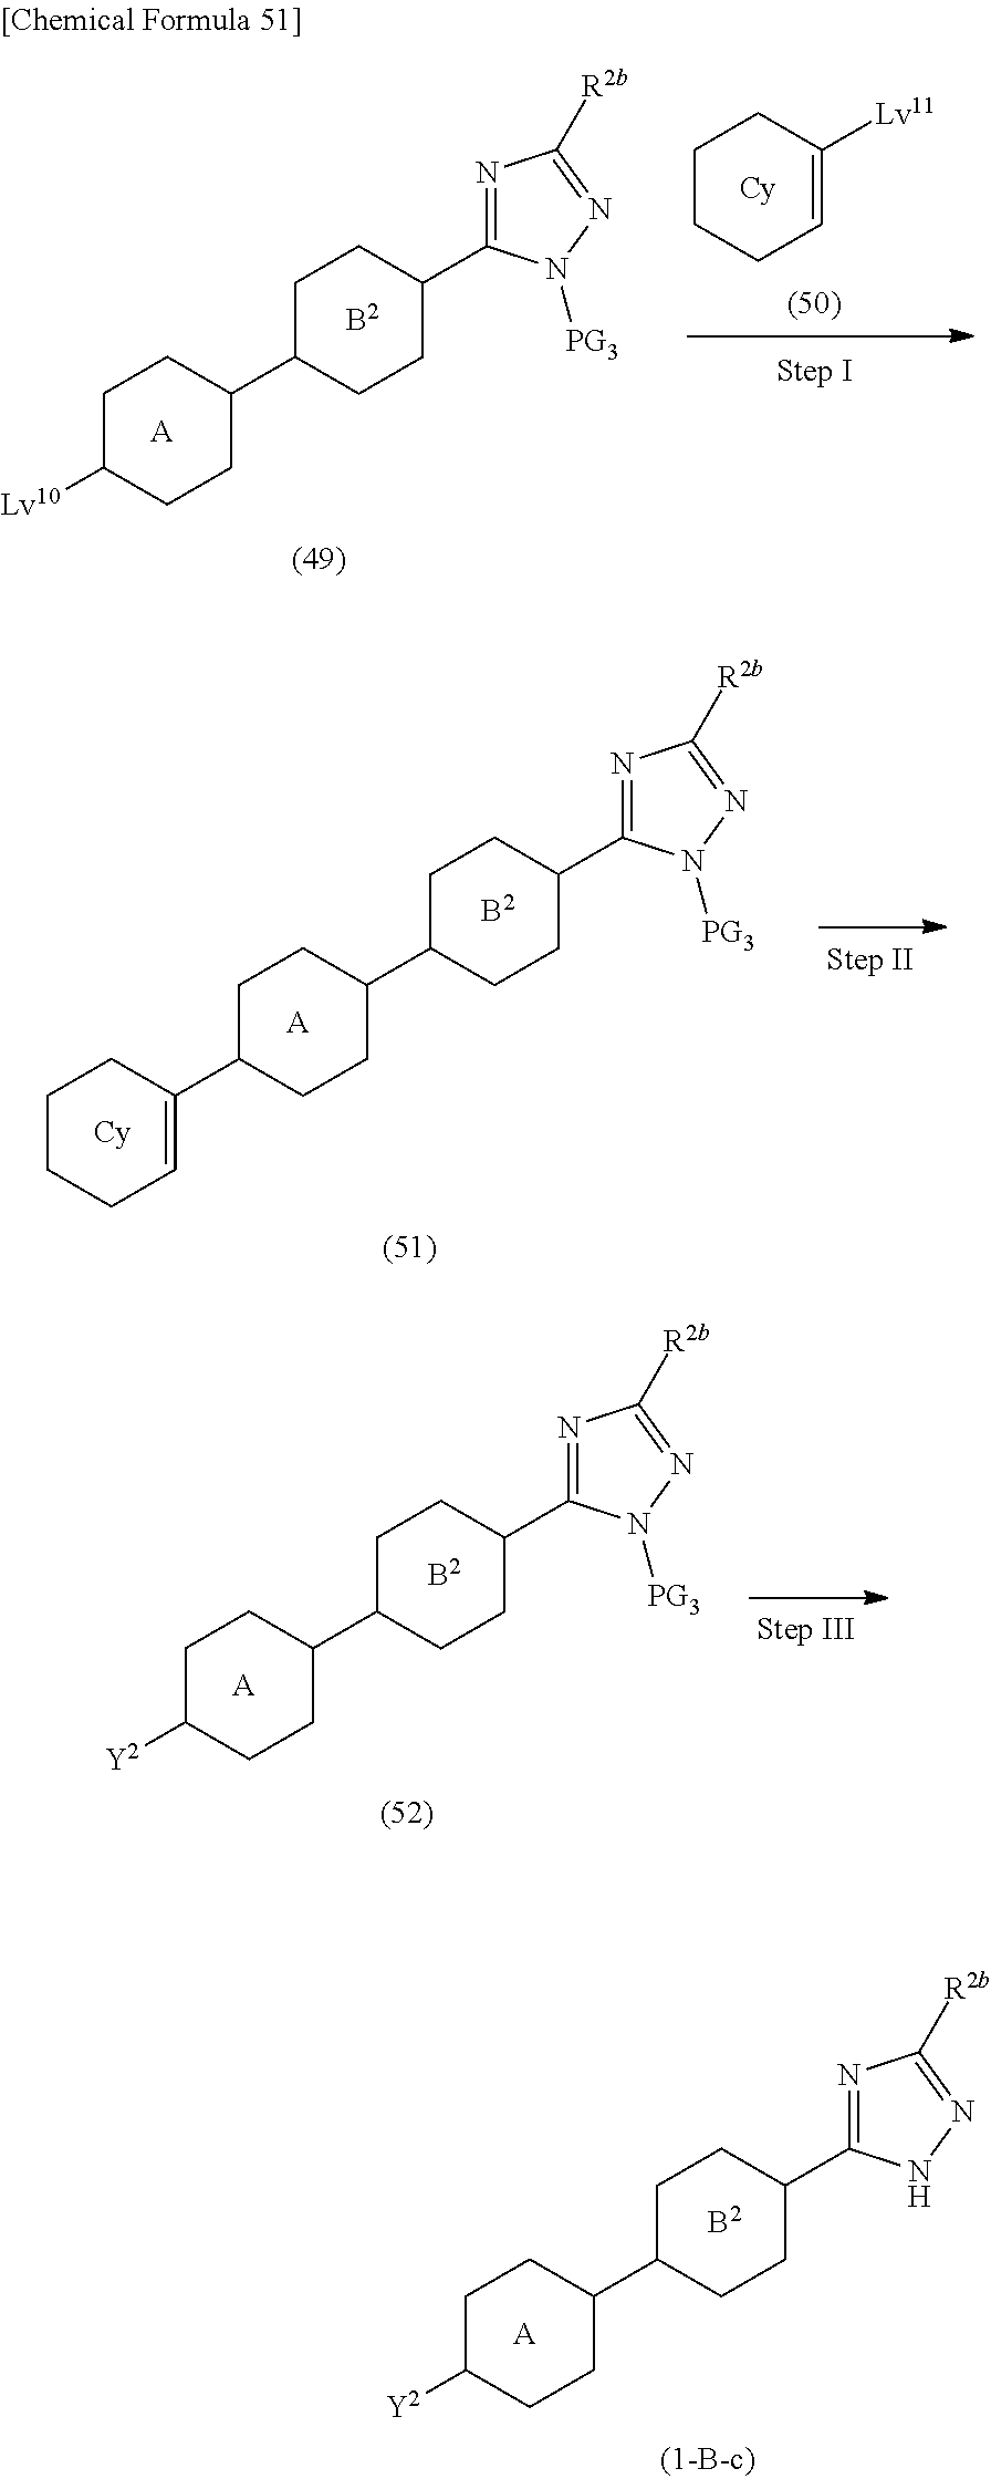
C1CCC=C([Lv11])C1.C1C([Lv10])CCC(C2CCC(C3=NC([R2b])=NN3[PG3])CC2)C1.[A].C1C(C2=CCCCC2)CCC(C2CCC(C3=NC([R2b])=NN3[PG3])CC2)C1.[A].C1C([Y2])CCC(C2CCC(C3=NC([R2b])=NN3[PG3])CC2)C1.[A].C1C([Y2])CCC(C2CCC(C3=NC([R2b])=NN3)CC2)C1.[A]
